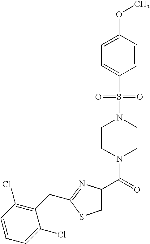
C1=C(C(=O)N2CCN(S(C3=CC=C(OC)C=C3)(=O)=O)CC2)N=C(CC2=C(Cl)C=CC=C2Cl)S1
